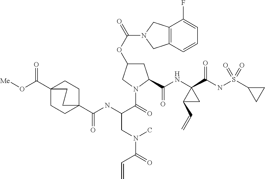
O(C1CC(C(NC2(C(NS(C3CC3)(=O)=O)=O)C(C=C)C2)=O)N(C(=O)C(NC(C23CCC(C(O[Me])=O)(CC2)CC3)=O)CN(C(=O)C=C)C)C1)C(=O)N1CC2=C(C1)C(F)=CC=C2
